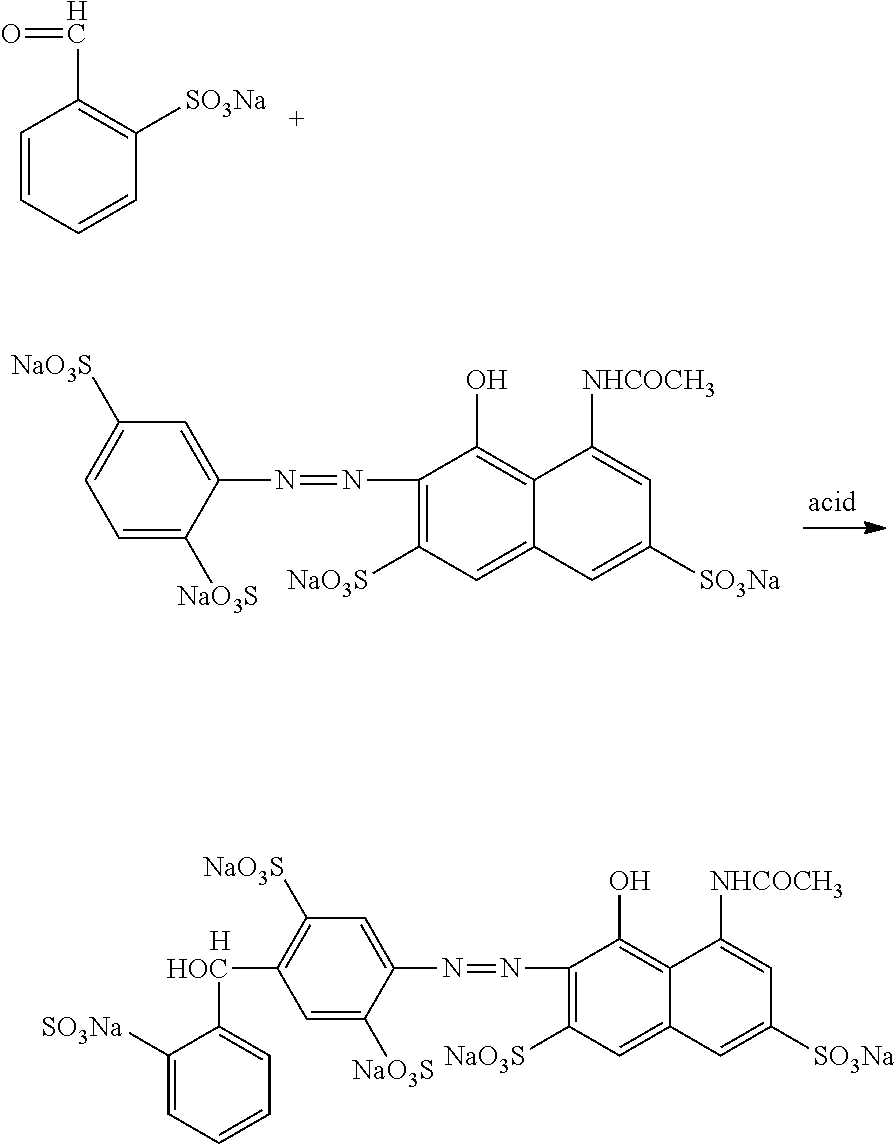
C1=C([NaO3S])C(N=NC2=C([NaO3S])C=C3C(=C2O)C([NHCOCH3])=CC([SO3Na])=C3)=CC([NaO3S])=C1[HOC]C1=CC=CC=C1[SO3Na].[H].C1=C([NaO3S])C(N=NC2=C([NaO3S])C=C3C(=C2O)C([NHCOCH3])=CC([SO3Na])=C3)=CC([NaO3S])=C1.C1=CC=CC([SO3Na])=C1C=O
